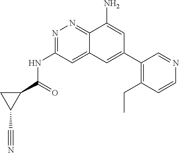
C(#N)C1C(C(NC2=NN=C3C(=C2)C=C(C2=C(CC)C=CN=C2)C=C3N)=O)C1
